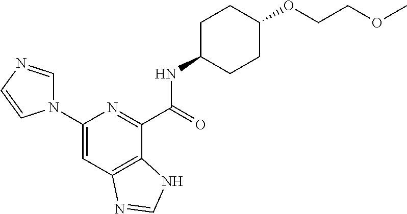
N1(C2=CC3=C(C(C(NC4CCC(OCCOC)CC4)=O)=N2)NC=N3)C=NC=C1
